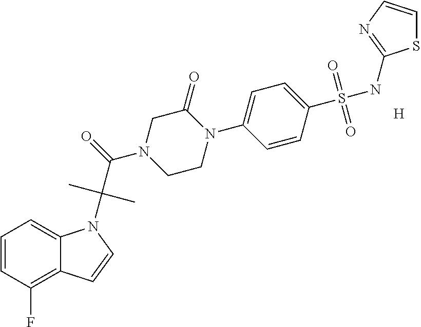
C1=CC(F)=C2C(=C1)N(C(C(N1CC(=O)N(C3=CC=C(S(NC4=NC=CS4)(=O)=O)C=C3)CC1)=O)(C)C)C=C2.[H]
